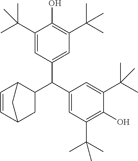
C1(C(C2=CC(C(C)(C)C)=C(O)C(C(C)(C)C)=C2)C2=CC(C(C)(C)C)=C(O)C(C(C)(C)C)=C2)C2C=CC(C1)C2
